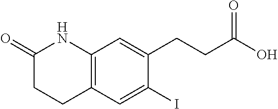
C12=C(C=C(CCC(O)=O)C(I)=C1)NC(=O)CC2
